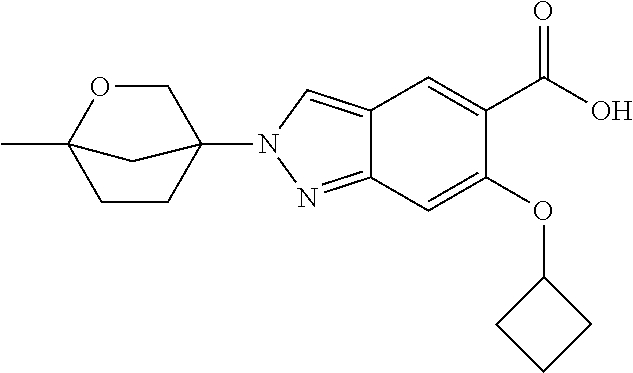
C1CC2(N3N=C4C(=C3)C=C(C(O)=O)C(OC3CCC3)=C4)COC1(C)C2
